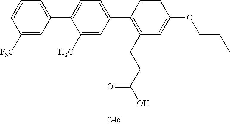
C1([F3C])=CC(C2=CC=C(C3=C(CCC(O)=O)C=C(OCCC)C=C3)C=C2C)=CC=C1
